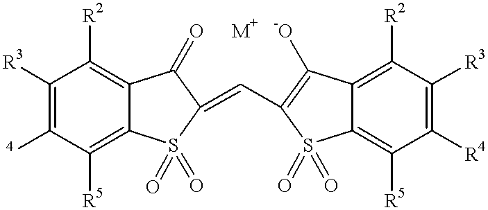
C1([R3])=C([4])C([R5])=C2C(=C1[R2])C(=O)C(=CC1=C([-O])C3=C([R2])C([R3])=C([R4])C([R5])=C3S1(=O)=O)S2(=O)=O
